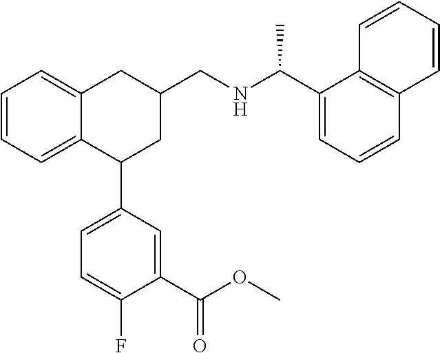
C1=CC=C2C(=C1)CC(CNC(C1=CC=CC3=C1C=CC=C3)C)CC2C1=CC=C(F)C(C(OC)=O)=C1
